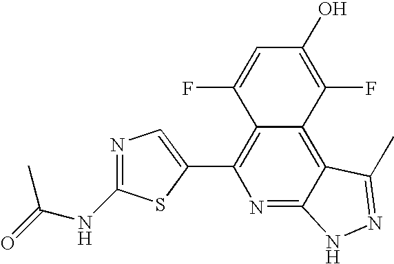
C1(C2=C3C(=C4C(=N2)NN=C4C)C(F)=C(O)C=C3F)=CN=C(NC(=O)C)S1
